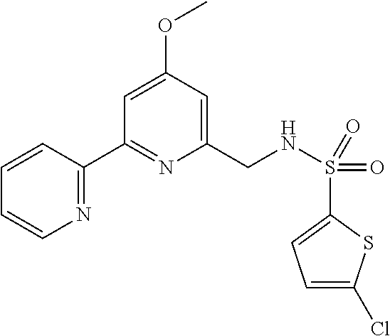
N1=C(C2=NC(CNS(=O)(=O)C3=CC=C(Cl)S3)=CC(OC)=C2)C=CC=C1
